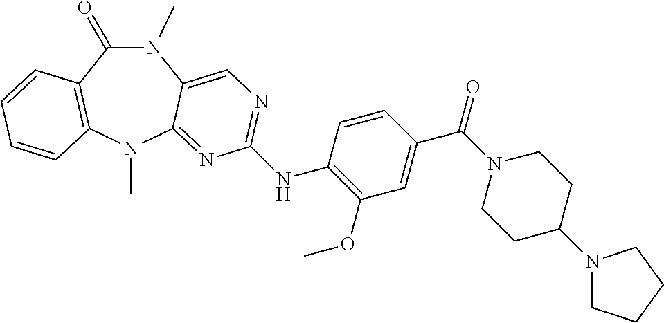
N1(C)C(=O)C2=C(N(C)C3=NC(NC4=C(OC)C=C(C(=O)N5CCC(N6CCCC6)CC5)C=C4)=NC=C13)C=CC=C2
